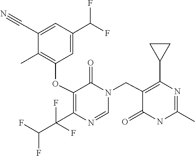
N1(CC2=C(C3CC3)N=C(C)NC2=O)C=NC(C(F)(C(F)F)F)=C(OC2=C(C)C(C#N)=CC(C(F)F)=C2)C1=O
